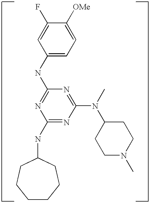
C1(NC2=NC(NC3CCCCCC3)=NC(N(C)C3CCN(C)CC3)=N2)=CC=C([OMe])C(F)=C1
